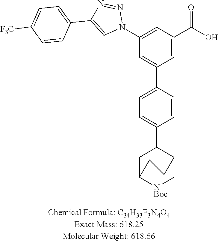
N1=NC(C2=CC=C([F3C])C=C2)=CN1C1=CC(C(=O)O)=CC(C2=CC=C(C3C4C[NBoc]C(C3)CC4)C=C2)=C1
